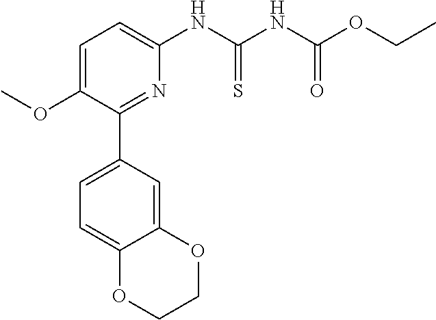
C1=C(OC)C(C2=CC=C3C(=C2)OCCO3)=NC(NC(NC(OCC)=O)=S)=C1
